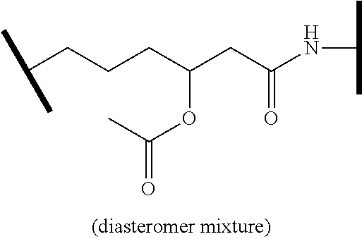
C(CC(CC(=O)NC(C)C)OC(=O)C)CC(C)C
